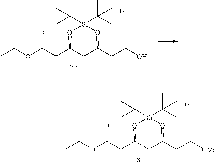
CCOC(CC1CC(CCO)O[Si](C(C)(C)C)(C(C)(C)C)O1)=O.CCOC(CC1CC(CC[OMs])O[Si](C(C)(C)C)(C(C)(C)C)O1)=O
